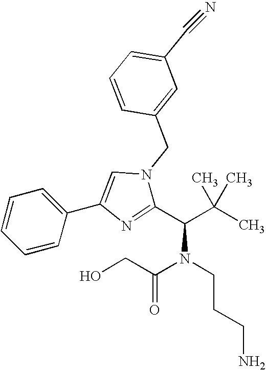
C1(C(C(C)(C)C)N(C(CO)=O)CCCN)=NC(C2=CC=CC=C2)=CN1CC1=CC(C#N)=CC=C1
